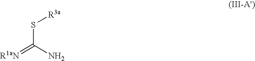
S(C(N)=[R1aN])[R3a]
